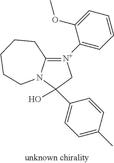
C12=[N+](C3=CC=CC=C3OC)CC(O)(C3=CC=C(C)C=C3)N1CCCCC2
